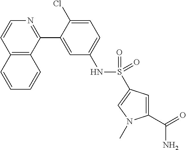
C12=C(C(C3=CC(NS(C4=CN(C)C(C(=O)N)=C4)(=O)=O)=CC=C3Cl)=NC=C1)C=CC=C2
